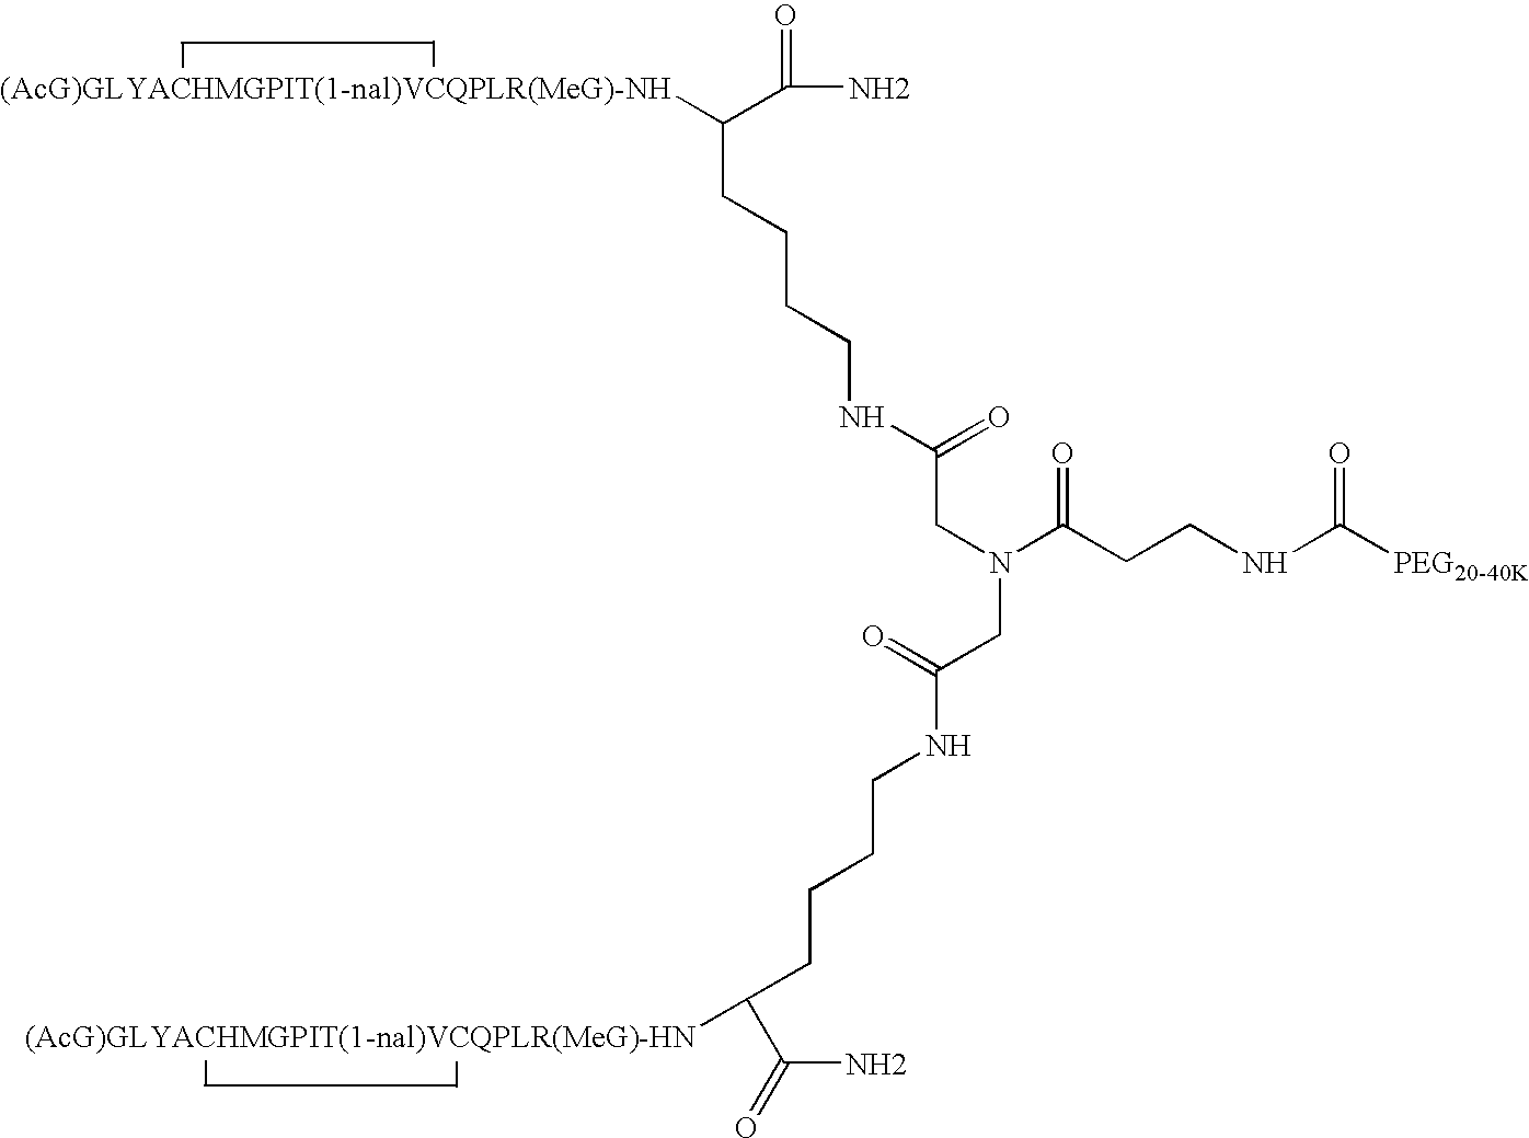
NC(=O)C([(AcG)GLYACHMGPIT(1-nal)VCQPLR(MeG)-NH])CCCCNC(=O)CN(CC(=O)NCCCCC(C(N)=O)[(AcG)GLYACHMGPIT(1-nal)VCQPLR(MeG)-HN])C(CCNC([PEG20-40K])=O)=O
